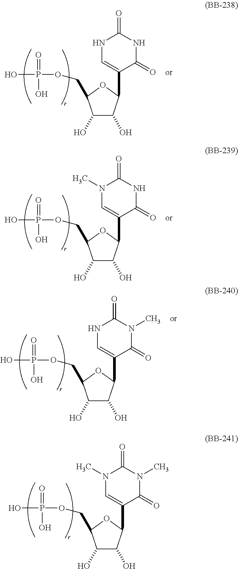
C1(O)C(O)C(C2=CNC(=O)NC2=O)OC1COP(O)(=O)O.C1(O)C(O)C(C2=CN(C)C(=O)NC2=O)OC1COP(O)(=O)O.C1(O)C(O)C(C2=CNC(=O)N(C)C2=O)OC1COP(O)(=O)O.C1(O)C(O)C(C2=CN(C)C(=O)N(C)C2=O)OC1COP(O)(=O)O
